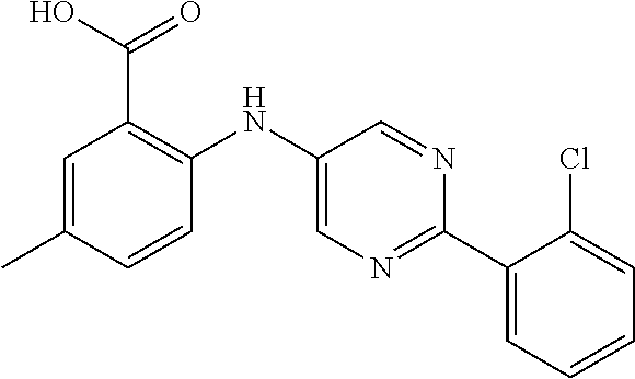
C1=C(C)C=CC(NC2=CN=C(C3=CC=CC=C3Cl)N=C2)=C1C(O)=O
